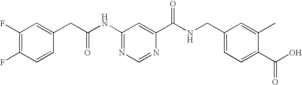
N1=C(NC(CC2=CC(F)=C(F)C=C2)=O)C=C(C(NCC2=CC=C(C(O)=O)C(C)=C2)=O)N=C1
